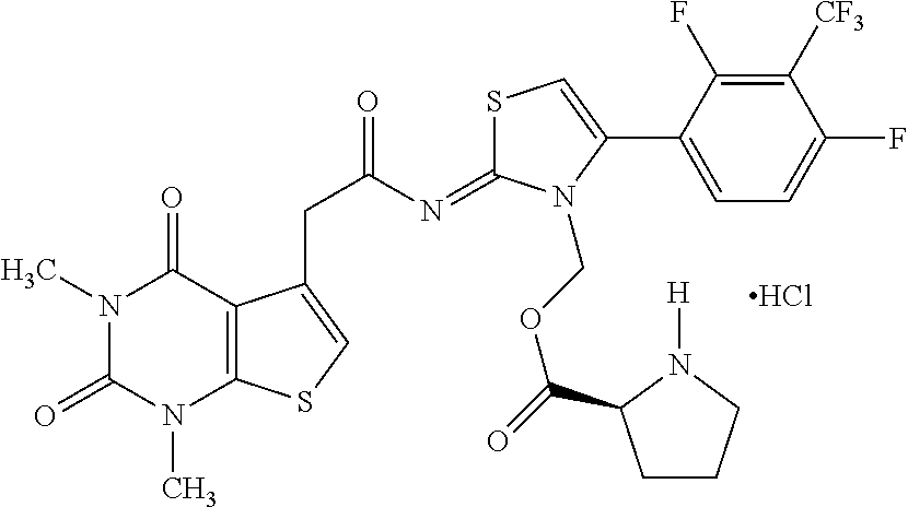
Cl.S1C(=NC(=O)CC2=CSC3=C2C(=O)N(C)C(=O)N3C)N(COC(=O)C2CCCN2[H])C(C2=CC=C(F)C([CF3])=C2F)=C1
